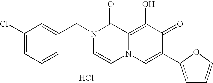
Cl.C1=C(CN2C=CN3C(=C(O)C(=O)C(C4=CC=CO4)=C3)C2=O)C=CC=C1Cl
